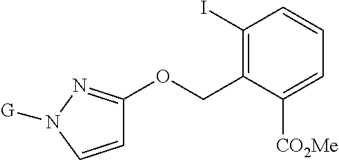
C1=CN([G])N=C1OCC1=C(I)C=CC=C1[CO2Me]
